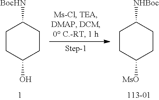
C1CC(O)CCC1[BocHN].C1CC([MsO])CCC1[NHBoc]
